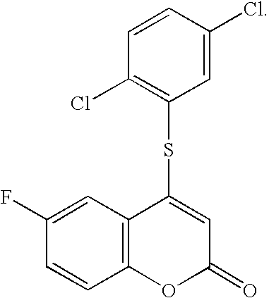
C12=C(C=C(F)C=C1)C(SC1=C(Cl)C=CC(Cl)=C1)=CC(=O)O2
